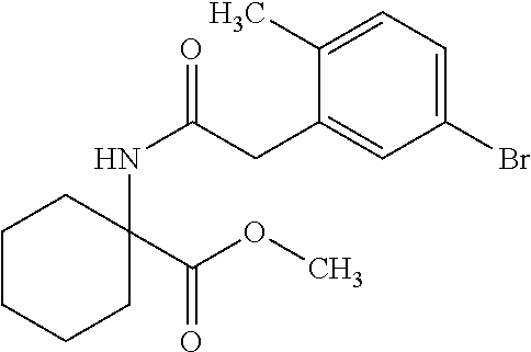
C1CCCC(NC(=O)CC2=CC(Br)=CC=C2C)(C(OC)=O)C1
